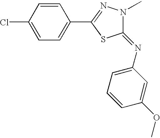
ClC1=CC=C(C2=NN(C)C(=NC3=CC=CC(OC)=C3)S2)C=C1
